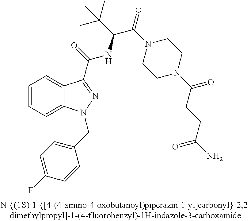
C1=CC=C2C(=C1)C(C(=O)NC(C(=O)N1CCN(C(=O)CCC(N)=O)CC1)C(C)(C)C)=NN2CC1=CC=C(F)C=C1
